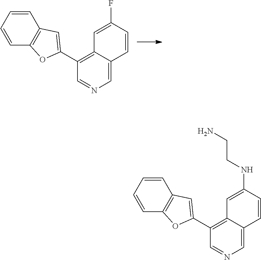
C1=C2C(=C(C3=CC4=C(O3)C=CC=C4)C=N1)C=C(F)C=C2.C1=C2C(=C(C3=CC4=C(O3)C=CC=C4)C=N1)C=C(NCCN)C=C2
